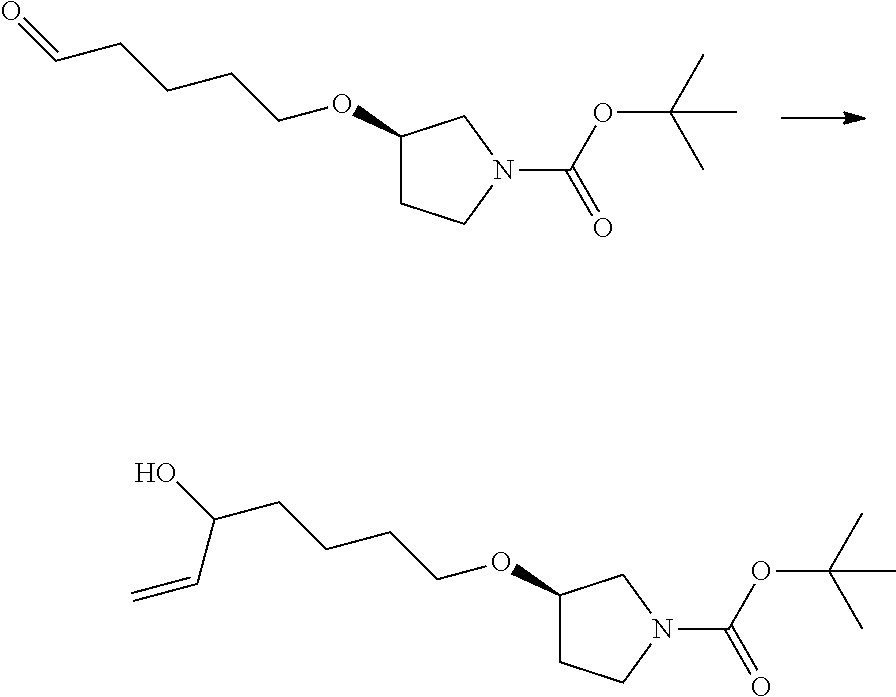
C1(OCCCCC=O)CCN(C(OC(C)(C)C)=O)C1.C1(OCCCCC(O)C=C)CCN(C(OC(C)(C)C)=O)C1
